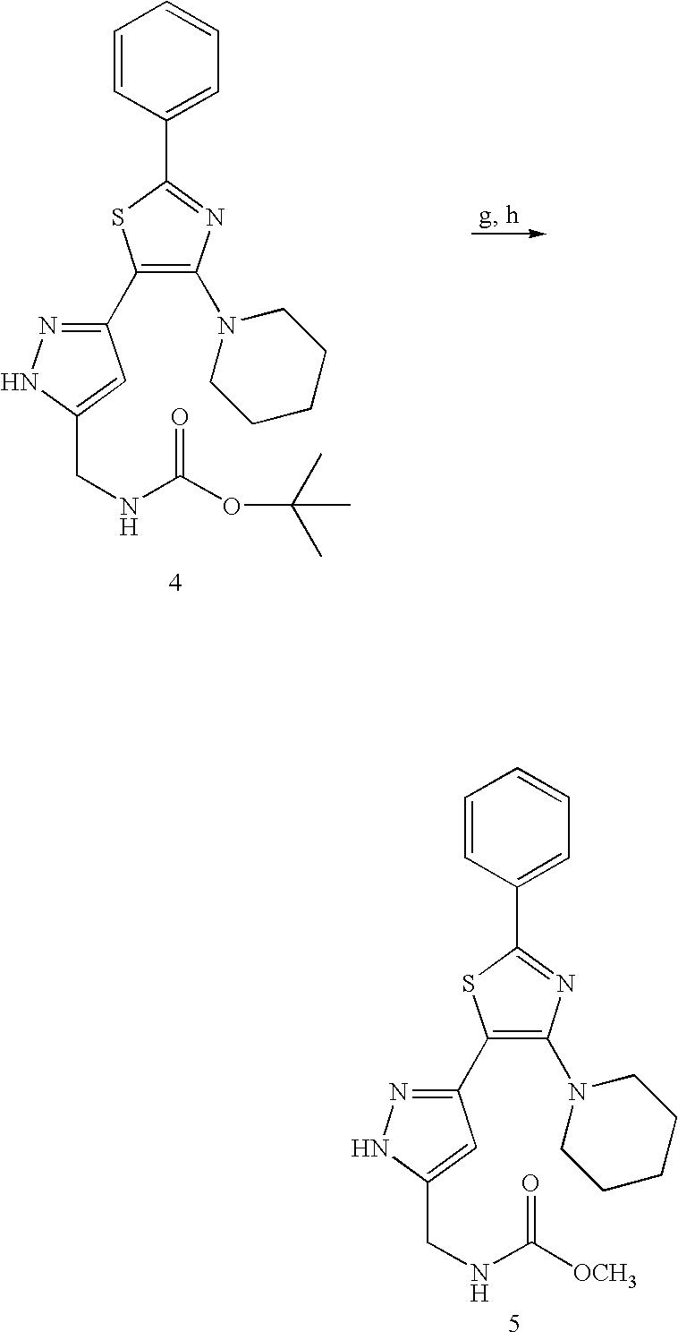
C1=CC(C2=NC(N3CCCCC3)=C(C3=NNC(CNC(OC(C)(C)C)=O)=C3)S2)=CC=C1.C1=CC(C2=NC(N3CCCCC3)=C(C3=NNC(CNC([OCH3])=O)=C3)S2)=CC=C1
